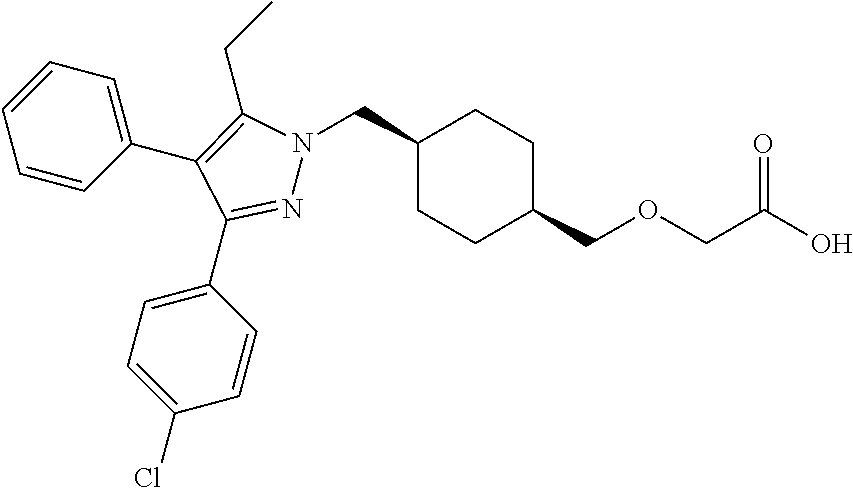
C1(CN2N=C(C3=CC=C(Cl)C=C3)C(C3=CC=CC=C3)=C2CC)CCC(COCC(O)=O)CC1
